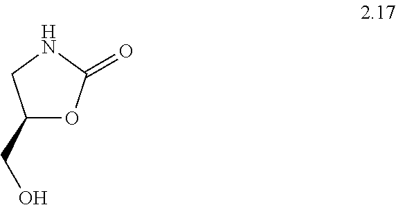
C1(CO)OC(=O)NC1
